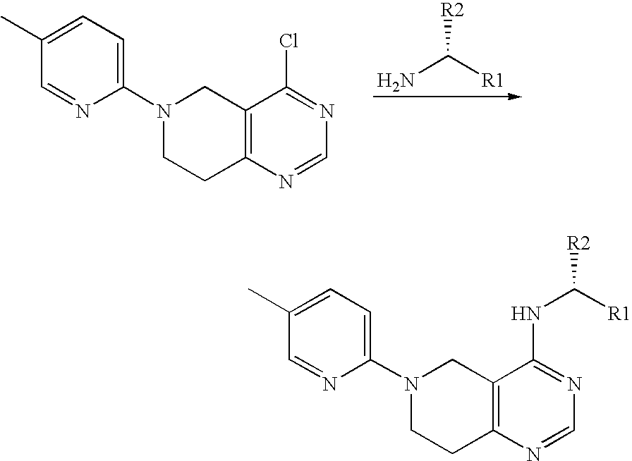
C1CC2=C(CN1C1=CC=C(C)C=N1)C(Cl)=NC=N2.NC([R1])[R2].C1CC2=C(CN1C1=CC=C(C)C=N1)C(NC([R1])[R2])=NC=N2
